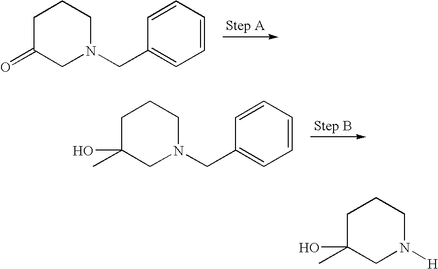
C1=CC=CC(CN2CCCC(=O)C2)=C1.C1=CC=CC(CN2CCCC(C)(O)C2)=C1.[H]N1CCCC(C)(O)C1
